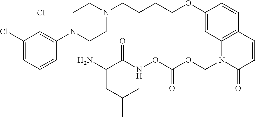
C1(Cl)=CC=CC(N2CCN(CCCCOC3=CC4=C(C=C3)C=CC(=O)N4COC(ONC(C(N)CC(C)C)=O)=O)CC2)=C1Cl
